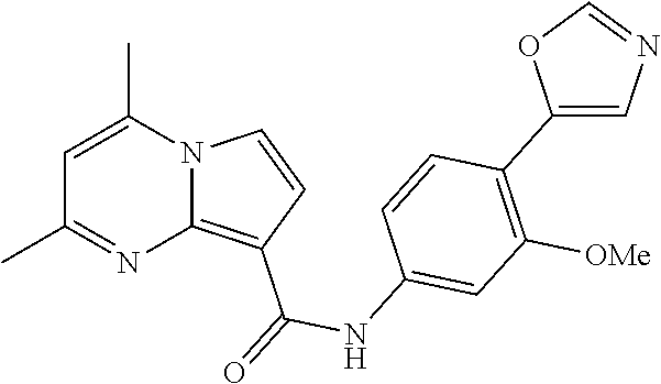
C12=C(C(=O)NC3=CC([OMe])=C(C4=CN=CO4)C=C3)C=CN1C(C)=CC(C)=N2
